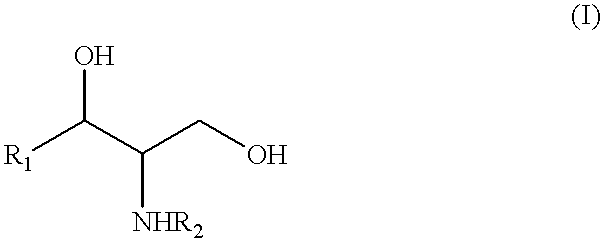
[R1]C(C(CO)[NHR2])O
